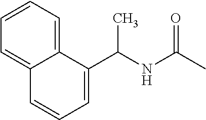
C1=C2C(=CC=C1)C(C(NC(C)=O)C)=CC=C2
